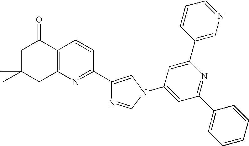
C1C(C)(C)CC2=C(C1=O)C=CC(C1=CN(C3=CC(C4=CC=CC=C4)=NC(C4=CN=CC=C4)=C3)C=N1)=N2
